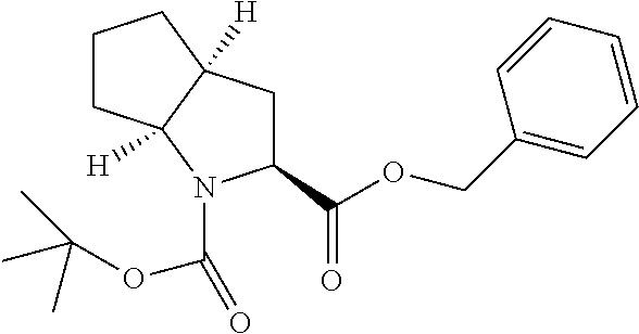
C1(C(OCC2=CC=CC=C2)=O)CC2([H])C([H])(N1C(=O)OC(C)(C)C)CCC2
